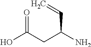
OC(CC(N)C=C)=O
